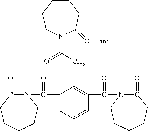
C1CCCN(C(C)=O)C(=O)C1.N1(C(C2=CC=CC(C(N3C(=O)CCCCC3)=O)=C2)=O)C(=O)CCCCC1
